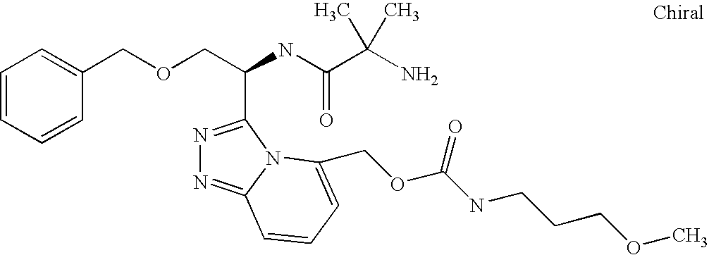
C(OCC(C1=NN=C2N1C(COC(NCCCOC)=O)=CC=C2)NC(=O)C(C)(N)C)C1=CC=CC=C1
